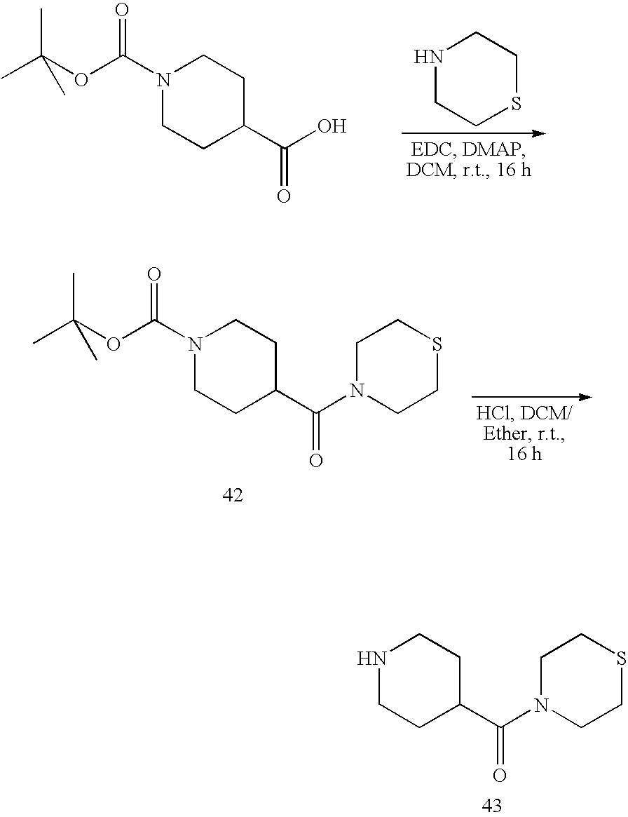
C1NCCC(C(N2CCSCC2)=O)C1.CC(OC(N1CCC(C(O)=O)CC1)=O)(C)C.N1CCSCC1.CC(OC(N1CCC(C(N2CCSCC2)=O)CC1)=O)(C)C
